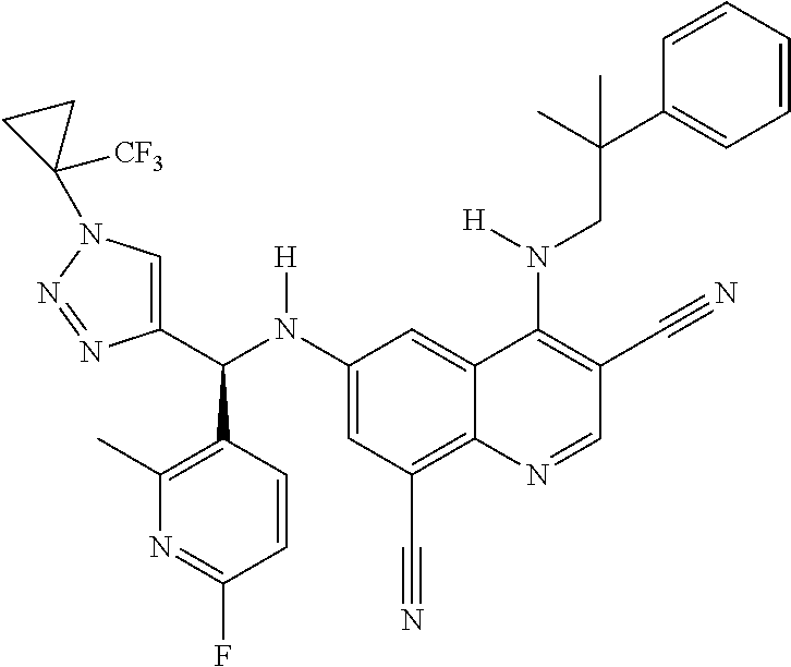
C1(N(C(C2=CN(C3([CF3])CC3)N=N2)C2=C(C)N=C(F)C=C2)[H])=CC(C#N)=C2C(=C1)C(N(CC(C1=CC=CC=C1)(C)C)[H])=C(C#N)C=N2
